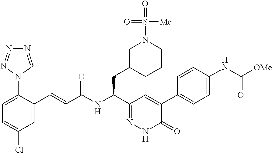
C1=C(C=CC(=O)NC(C2=NNC(=O)C(C3=CC=C(NC(=O)[OMe])C=C3)=C2)CC2CN(S(=O)([Me])=O)CCC2)C(N2C=NN=N2)=CC=C1Cl
